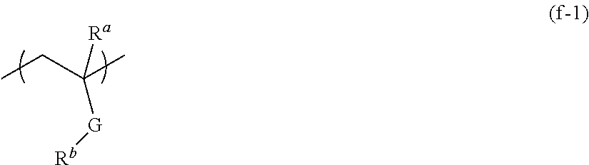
CCC(C)([Ra])[G][Rb]
